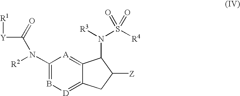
C1(N([R2])C(=O)[Y][R1])=B[D]=C2C(=[A]1)C(N([R3])S([R4])(=O)=O)C([Z])C2
